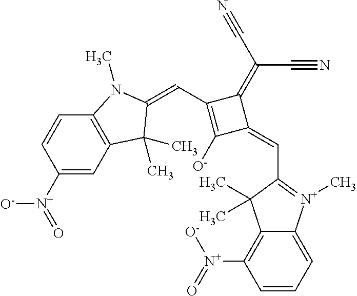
C1([N+](=O)[O-])=CC2=C(C=C1)N(C)C(=CC1=C([O-])C(=CC3=[N+](C)C4=CC=CC([N+](=O)[O-])=C4C3(C)C)C1=C(C#N)C#N)C2(C)C
